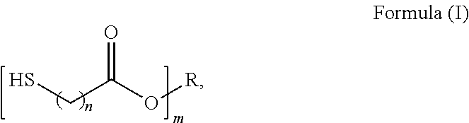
SCC(O[R])=O
